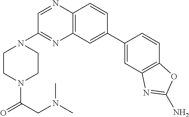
C1=C(C2=CC3=C(N=CC(N4CCN(C(CN(C)C)=O)CC4)=N3)C=C2)C=CC2=C1N=C(N)O2
